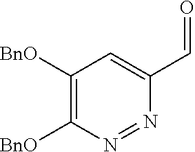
C1([BnO])=C([BnO])N=NC(C=O)=C1
